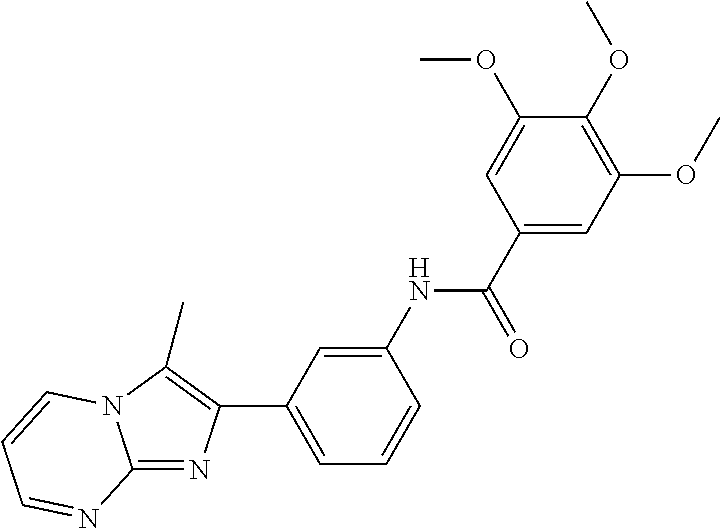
C12=NC(C3=CC=CC(NC(C4=CC(OC)=C(OC)C(OC)=C4)=O)=C3)=C(C)N1C=CC=N2
